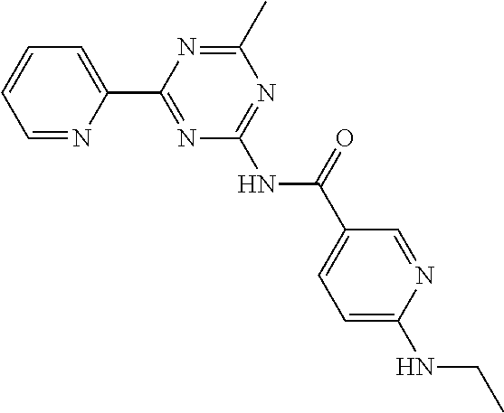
C1=NC(C2=NC(NC(C3=CC=C(NCC)N=C3)=O)=NC(C)=N2)=CC=C1
